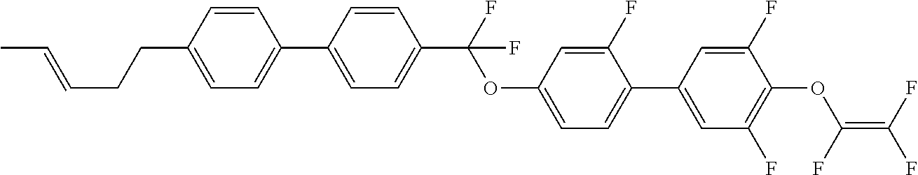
C1(C2=CC=C(C(OC3=CC=C(C4=CC(F)=C(OC(F)=C(F)F)C(F)=C4)C(F)=C3)(F)F)C=C2)=CC=C(CCC=CC)C=C1
